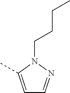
C1=C(C)N(CCCC)N=C1
